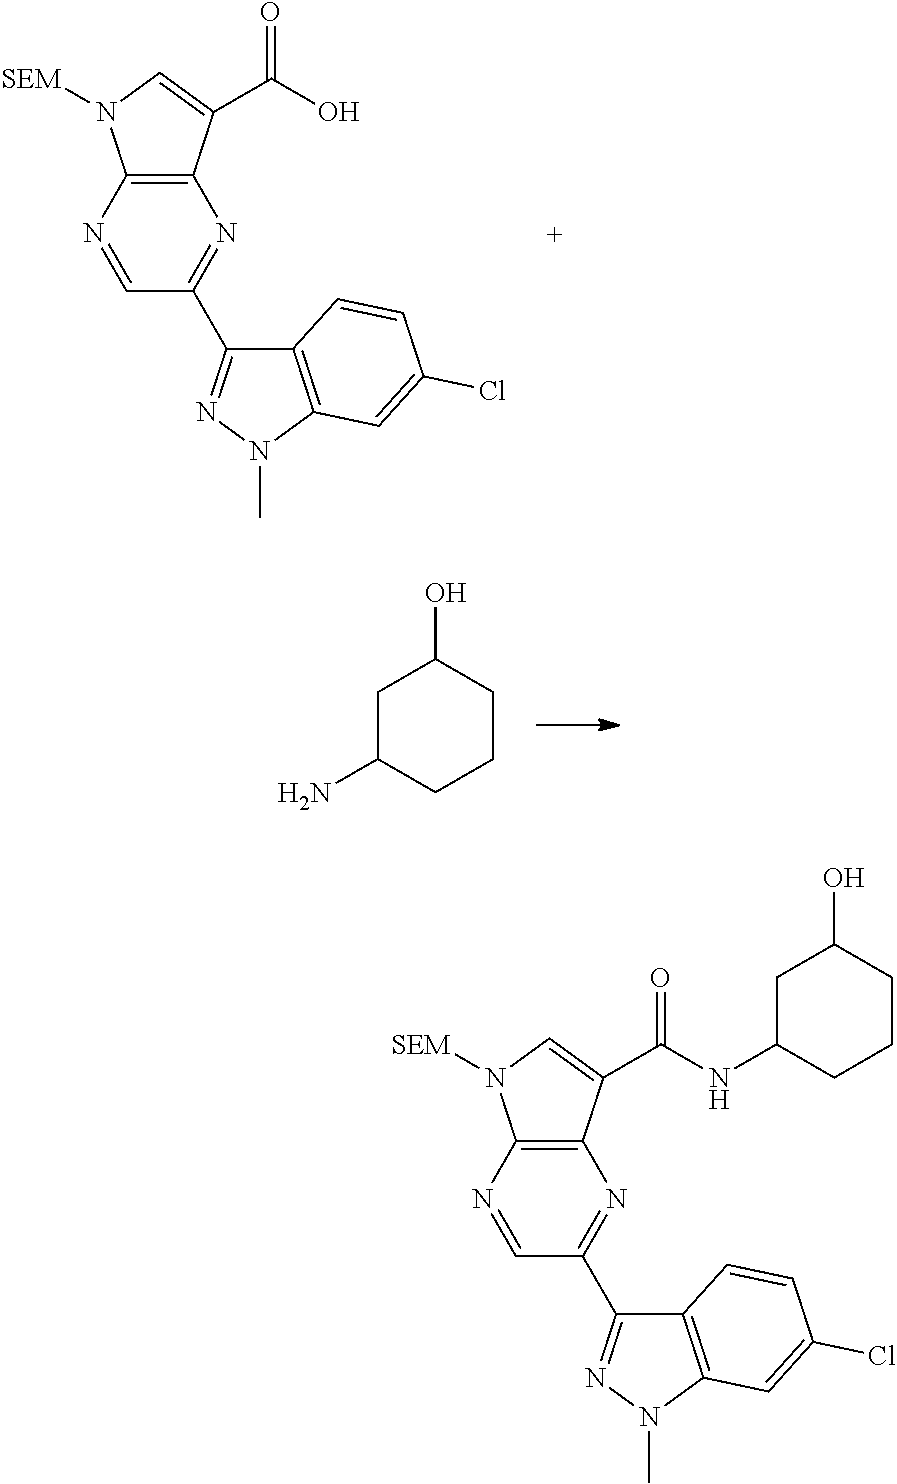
N1=CC(C2=NN(C)C3=C2C=CC(Cl)=C3)=NC2=C1N([SEM])C=C2C(NC1CCCC(O)C1)=O.N1=CC(C2=NN(C)C3=C2C=CC(Cl)=C3)=NC2=C1N([SEM])C=C2C(O)=O.C1C(N)CCCC1O
